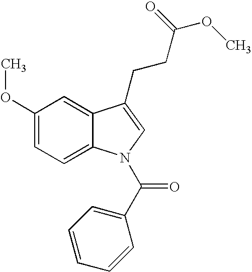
C12=CC(OC)=CC=C1N(C(C1=CC=CC=C1)=O)C=C2CCC(=O)OC
